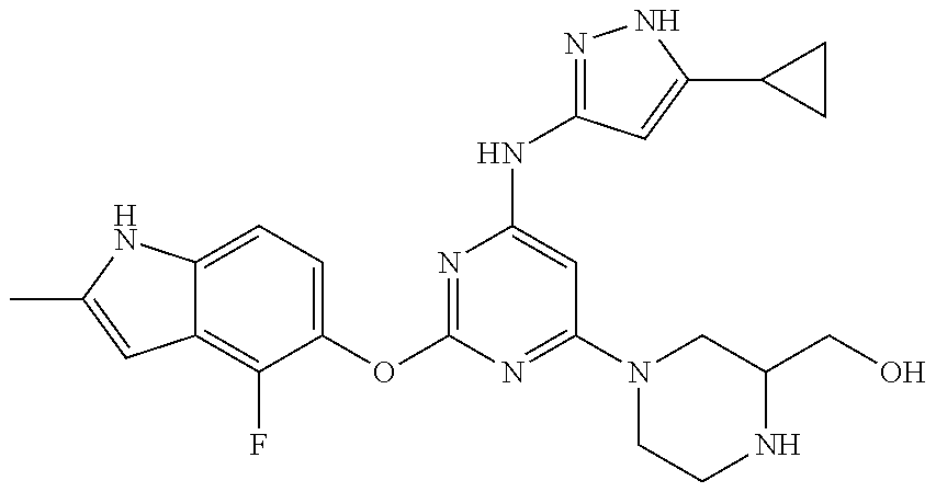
C12=C(F)C(OC3=NC(NC4=NNC(C5CC5)=C4)=CC(N4CCNC(CO)C4)=N3)=CC=C1NC(C)=C2
